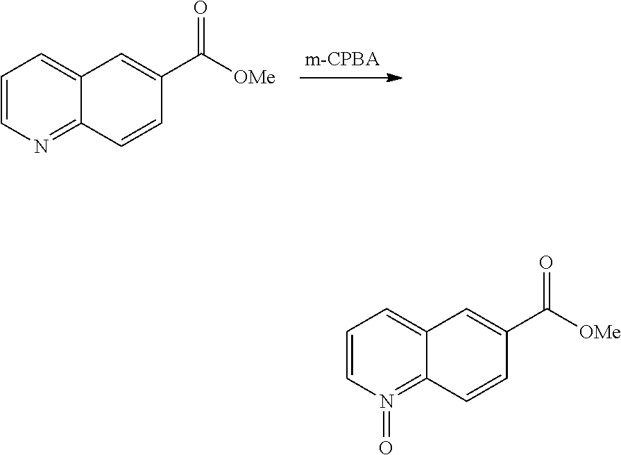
C1=CN=C2C(=C1)C=C(C([OMe])=O)C=C2.C1=CN(=O)=C2C(=C1)C=C(C([OMe])=O)C=C2
